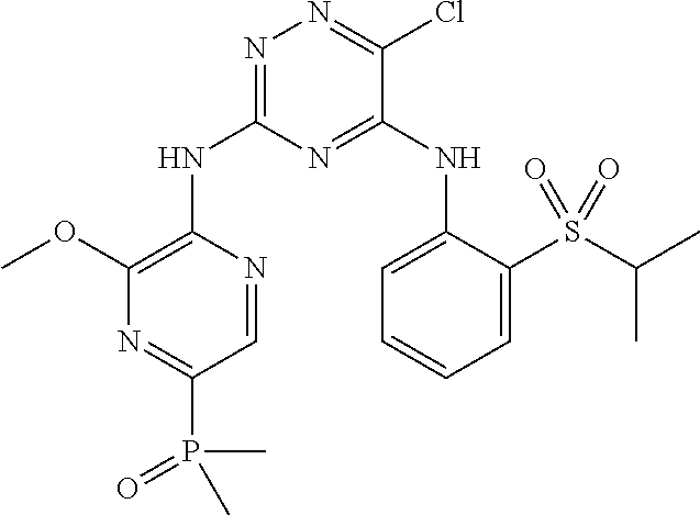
C1=NC(NC2=NN=C(Cl)C(NC3=CC=CC=C3S(C(C)C)(=O)=O)=N2)=C(OC)N=C1P(=O)(C)C
